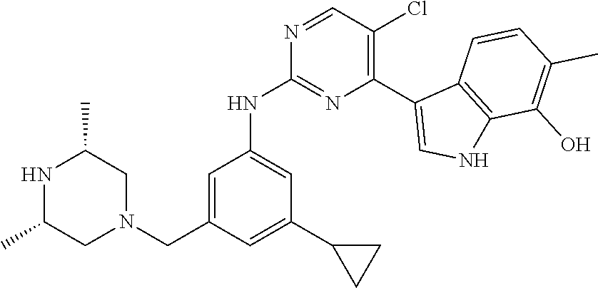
N1C(C)CN(CC2=CC(NC3=NC(C4=CNC5=C4C=CC(C)=C5O)=C(Cl)C=N3)=CC(C3CC3)=C2)CC1C
